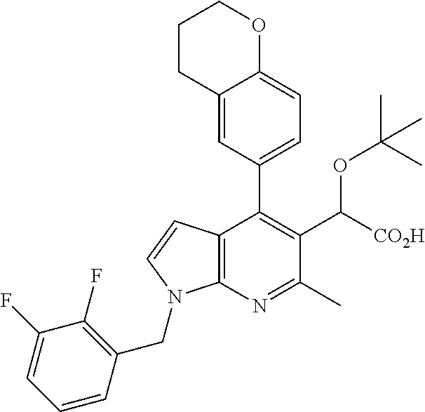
C1CC2=CC(C3=C(C([CO2H])OC(C)(C)C)C(C)=NC4=C3C=CN4CC3=C(F)C(F)=CC=C3)=CC=C2OC1
